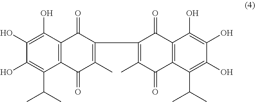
C1(O)=C(C(C)C)C2=C(C(O)=C1O)C(=O)C(C1=C(C)C(=O)C3=C(C1=O)C(O)=C(O)C(O)=C3C(C)C)=C(C)C2=O
